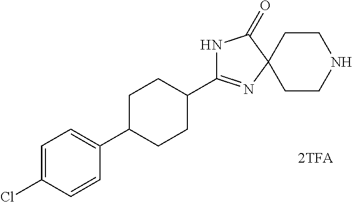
N1C(C2CCC(C3=CC=C(Cl)C=C3)CC2)=NC2(C1=O)CCNCC2
